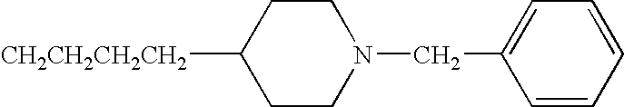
C1CC([CH2CH2CH2CH2])CCN1CC1=CC=CC=C1
